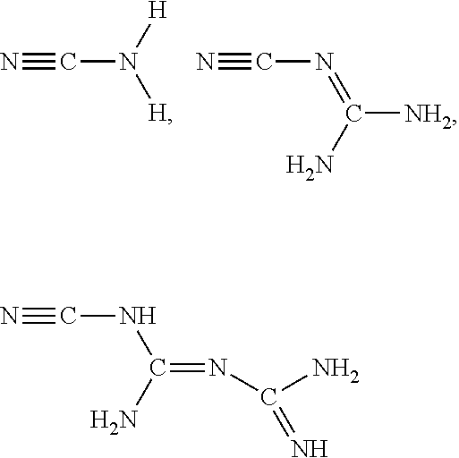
N#CN([H])[H].N#CN=C([NH2])N.N#CNC(=NC(=N)N)N
